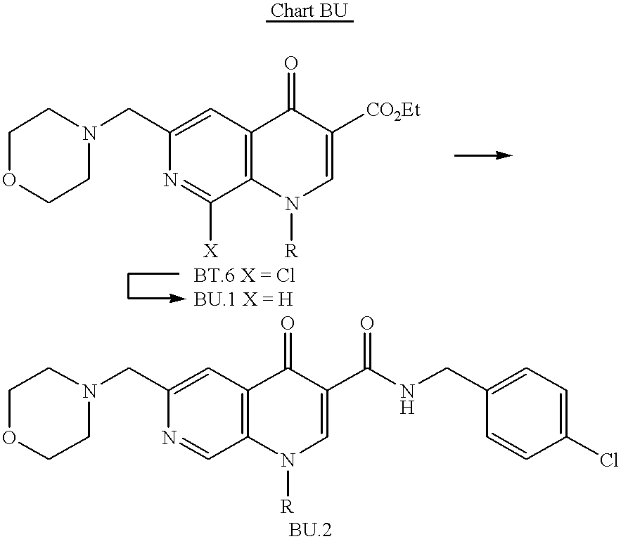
C1(CN2CCOCC2)=CC2=C(C=N1)N([R])C=C(C(NCC1=CC=C(Cl)C=C1)=O)C2=O.C1OCCN(CC2=CC3=C(C([X])=N2)N([R])C=C([CO2Et])C3=O)C1
